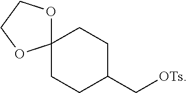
C12(OCCO1)CCC(C[OTs])CC2
